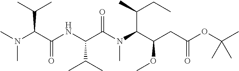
N(C(C(NC(C(N(C(C(CC(OC(C)(C)C)=O)OC)C(C)CC)C)=O)C(C)C)=O)C(C)C)(C)C
